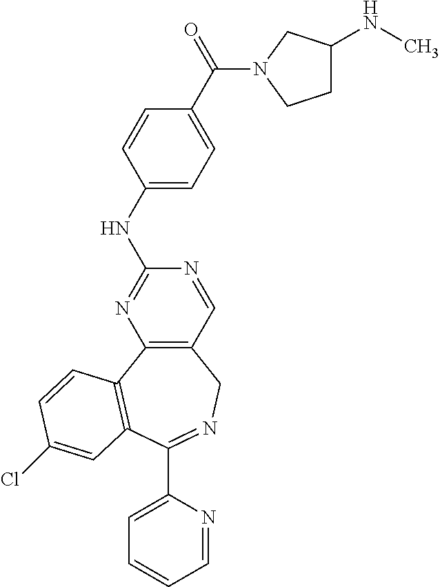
C12=C(C3=C(C(C4=CC=CC=N4)=NC1)C=C(Cl)C=C3)N=C(NC1=CC=C(C(=O)N3CC(NC)CC3)C=C1)N=C2
